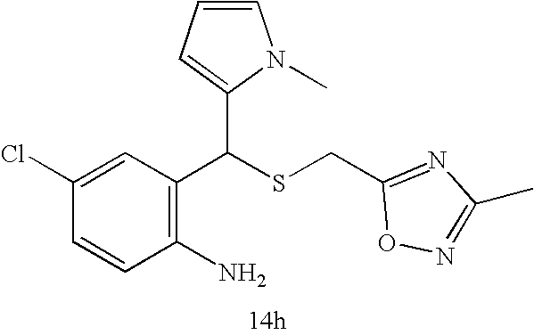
C1=CC(Cl)=CC(C(SCC2=NC(C)=NO2)C2=CC=CN2C)=C1N
